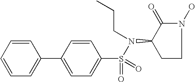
C1=CC=CC(C2=CC=C(S(=O)(=O)N(C3C(=O)N(O)CC3)CCC)C=C2)=C1
